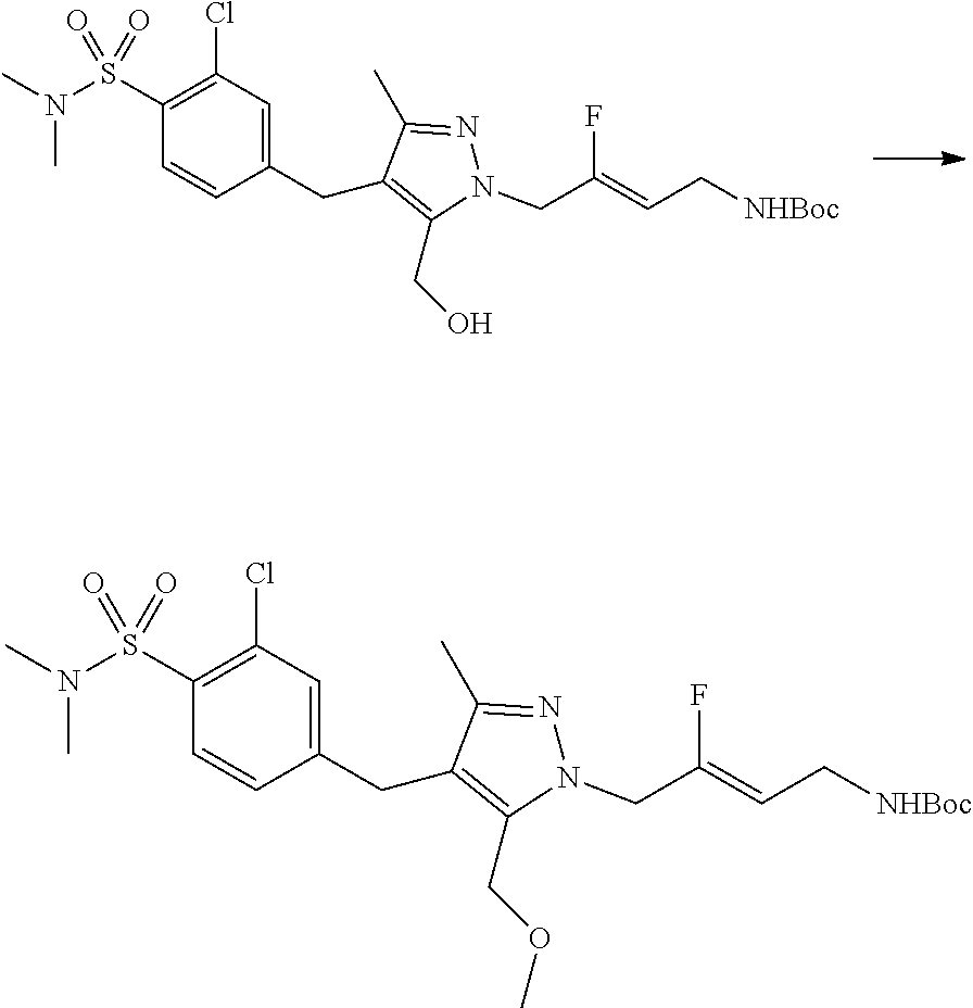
C(C1=C(CO)N(CC(=CC[NHBoc])F)N=C1C)C1=CC(Cl)=C(S(N(C)C)(=O)=O)C=C1.C(C1=C(COC)N(CC(=CC[NHBoc])F)N=C1C)C1=CC(Cl)=C(S(N(C)C)(=O)=O)C=C1
